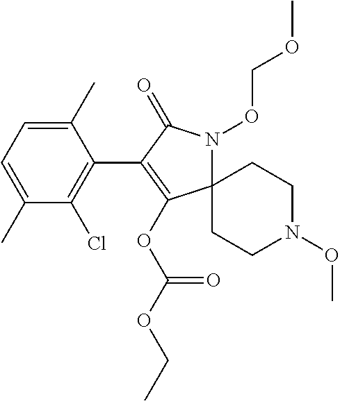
C1(C)=CC=C(C)C(Cl)=C1C1=C(OC(OCC)=O)C2(N(OCOC)C1=O)CCN(OC)CC2
